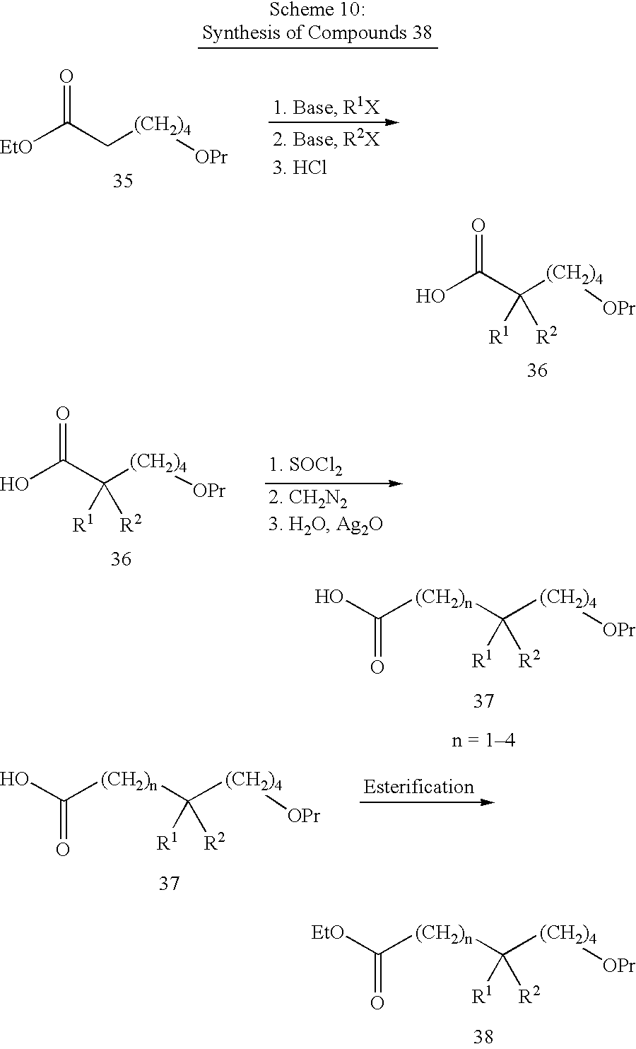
[EtO]C(C[(CH2)4][OPr])=O.C(C([(CH2)4][OPr])([R1])[R2])(=O)O.C(C([(CH2)4][OPr])([R1])[R2])(=O)O.OC([(CH2)n]C([(CH2)4][OPr])([R1])[R2])=O.OC([(CH2)n]C([(CH2)4][OPr])([R1])[R2])=O.C([(CH2)n]C([(CH2)4][OPr])([R1])[R2])(=O)[EtO]
